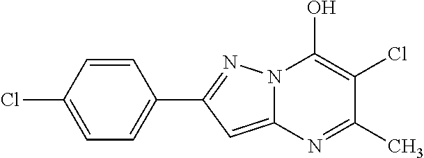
C12=CC(C3=CC=C(Cl)C=C3)=NN1C(O)=C(Cl)C(C)=N2
